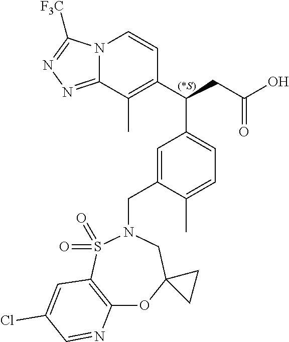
N12C(=NN=C1[F3C])C(C)=C(C(CC(O)=O)C1=CC=C(C)C(CN3CC4(OC5=C(S3(=O)=O)C=C(Cl)C=N5)CC4)=C1)C=C2
